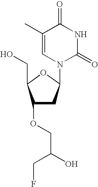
C1(OCC(O)CF)CC(N2C(=O)NC(=O)C(C)=C2)OC1CO
